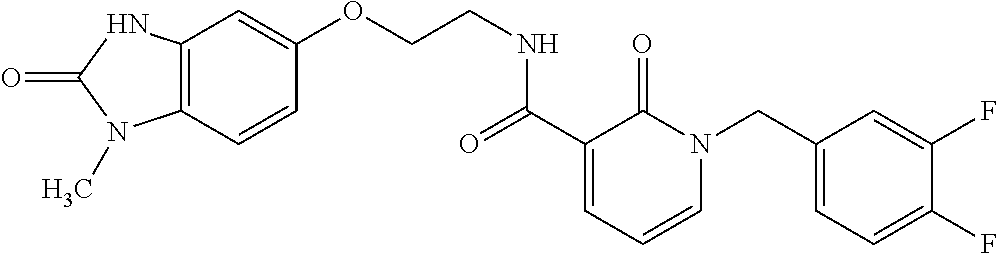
C12=C(C=CC(OCCNC(C3=CC=CN(CC4=CC=C(F)C(F)=C4)C3=O)=O)=C1)N(C)C(=O)N2
